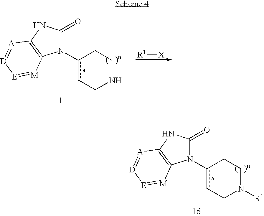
N1(c2cCNCC2)C(=O)NC2=C1[M]=[E][D]=[A]2.[R1][X].N1(c2cCN([R1])CC2)C(=O)NC2=C1[M]=[E][D]=[A]2
